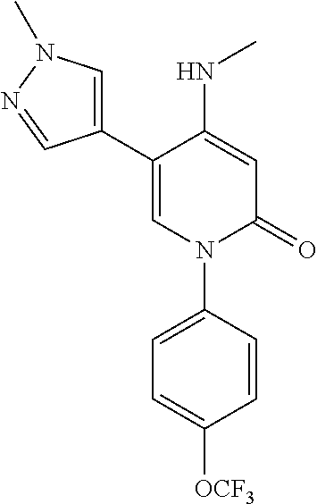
C1=C(NC)C(C2=CN(C)N=C2)=CN(C2=CC=C([OCF3])C=C2)C1=O
